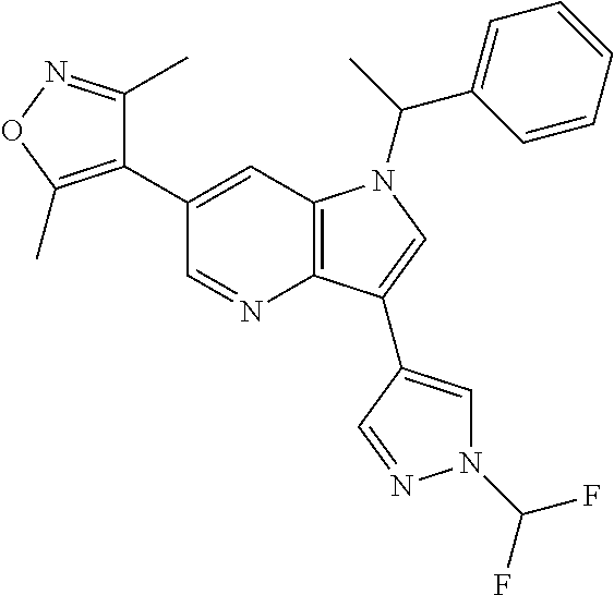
C1(C2=CC3=C(N=C2)C(C2=CN(C(F)F)N=C2)=CN3C(C2=CC=CC=C2)C)=C(C)ON=C1C
